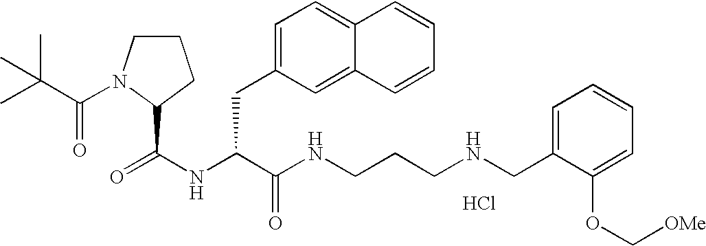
Cl.N(C(C(NCCCNCC1=CC=CC=C1OC[OMe])=O)CC1=CC=C2C(=C1)C=CC=C2)C(=O)C1N(C(=O)C(C)(C)C)CCC1
